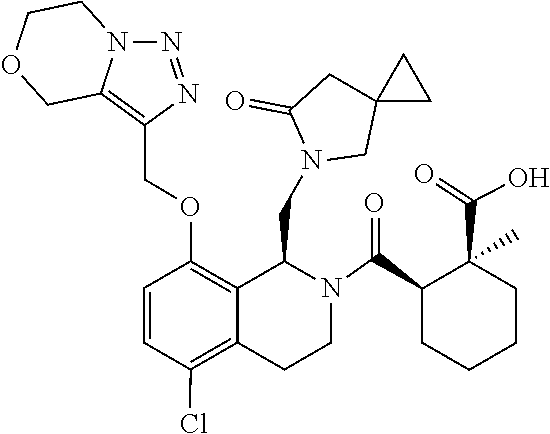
C12(CN(CC3C4=C(OCC5=C6COCCN6N=N5)C=CC(Cl)=C4CCN3C(C3CCCCC3(C(=O)O)C)=O)C(=O)C1)CC2
